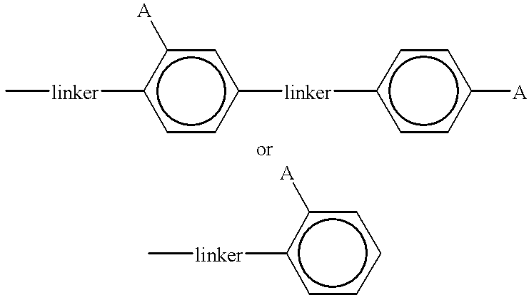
C[linker]c1ccc([linker]c2ccc([A])cc2)cc1[A].c1([linker]C)ccccc1[A]
